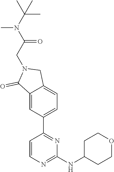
C1=CN=C(NC2CCOCC2)N=C1C1=CC=C2C(=C1)C(=O)N(CC(N(C(C)(C)C)C)=O)C2
